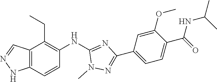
C12=C(C=CC(NC3=NC(C4=CC=C(C(NC(C)C)=O)C(OC)=C4)=NN3C)=C1CC)NN=C2
